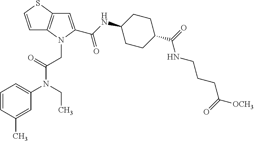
C1=CSC2=C1N(CC(N(C1=CC=CC(C)=C1)CC)=O)C(C(NC1CCC(C(=O)NCCCC([OCH3])=O)CC1)=O)=C2
